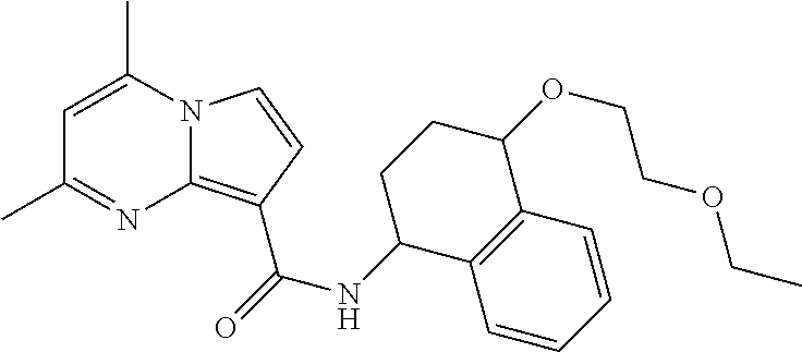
N12C(=C(C(=O)NC3C4=C(C(OCCOCC)CC3)C=CC=C4)C=C1)N=C(C)C=C2C
